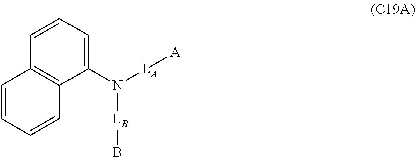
C1=CC=C(N([LA][A])[LB]B)C2=C1C=CC=C2
